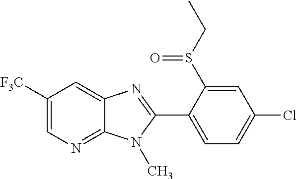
C1([F3C])=CN=C2C(=C1)N=C(C1=CC=C(Cl)C=C1S(CC)=O)N2C
